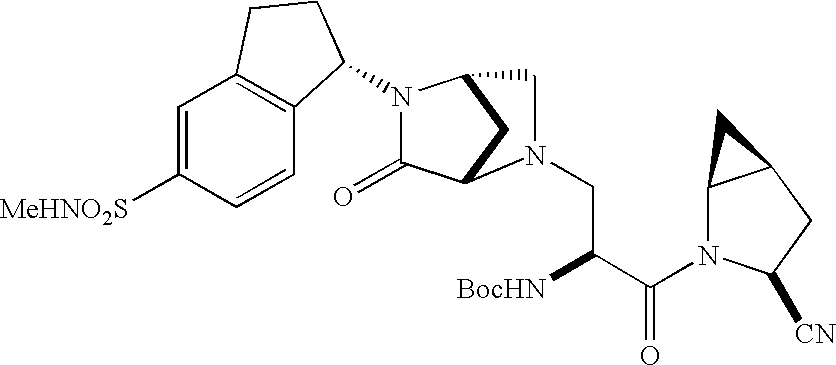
C1=C([MeHNO2S])C=CC2=C1CCC2N1C(=O)C2CC1CN2CC([BocHN])C(=O)N1C2C(CC1[CN])C2
